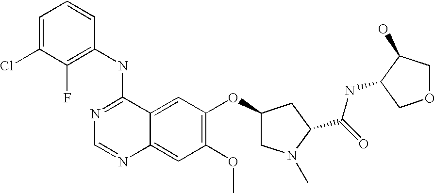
C1=C(Cl)C(F)=C(NC2=NC=NC3=CC(OC)=C(OC4CN(C)C(C(=O)NC5C(O)COC5)C4)C=C23)C=C1
